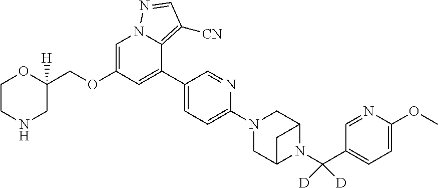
O(C1=CN2C(=C([CN])C=N2)C(C2=CC=C(N3CC4N(C(C5=CC=C(OC)N=C5)([D])[D])C(C3)C4)N=C2)=C1)CC1([H])CNCCO1
